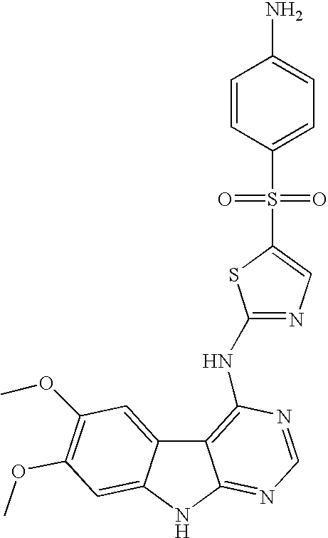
C1=CC(S(C2=CN=C(NC3=C4C5=CC(OC)=C(OC)C=C5NC4=NC=N3)S2)(=O)=O)=CC=C1N
